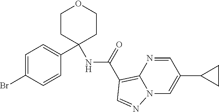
N(C(C1=C2N=CC(C3CC3)=CN2N=C1)=O)C1(C2=CC=C(Br)C=C2)CCOCC1
